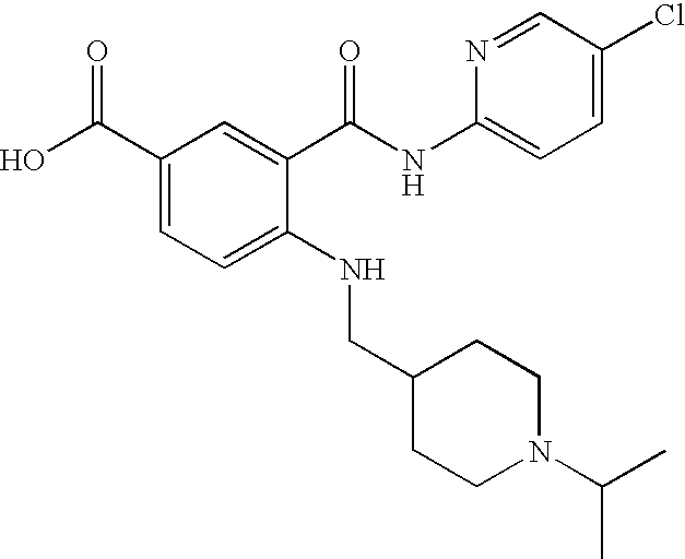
C1(C(O)=O)=CC=C(NCC2CCN(C(C)C)CC2)C(C(NC2=CC=C(Cl)C=N2)=O)=C1
